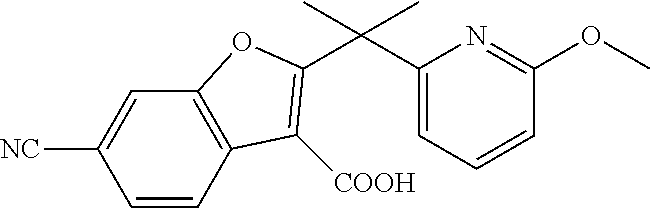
C1(C(C2=CC=CC(OC)=N2)(C)C)=C([COOH])C2=C(O1)C=C([NC])C=C2
